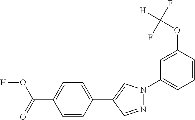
C1=CC(C2=CN(C3=CC=CC(OC([H])(F)F)=C3)N=C2)=CC=C1C(O[H])=O
